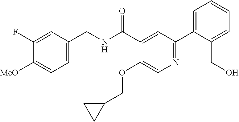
C1=C(CNC(C2=CC(C3=CC=CC=C3CO)=NC=C2OCC2CC2)=O)C=C(F)C([MeO])=C1
